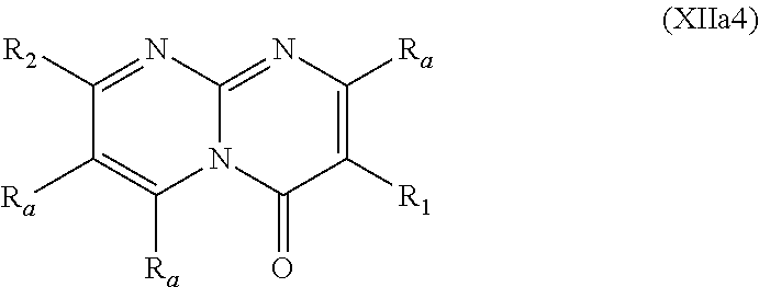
C1([R2])=NC2=NC([Ra])=C([R1])C(=O)N2C([Ra])=C1[Ra]
